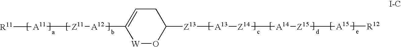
C1C=C([A12][Z11][A11][R11])[W]OC1[Z13][A13][Z14][A14][Z15][A15][R12]
